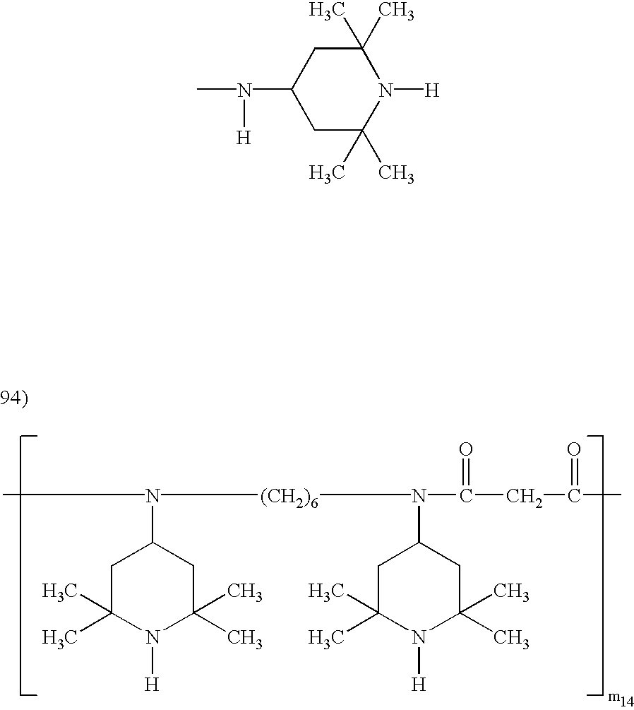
CN(C1CC(C)(C)N([H])C(C)(C)C1)[(CH2)6]N(C1CC(C)(C)N([H])C(C)(C)C1)C(=O)CC(C)=O.CN([H])C1CC(C)(C)N([H])C(C)(C)C1
